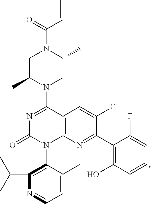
C1C(C)N(C2=NC(=O)N(C3=C(C(C)C)N=CC=C3C)C3=C2C=C(Cl)C(C2=C(O)C=CC=C2F)=N3)CC(C)N1C(=O)C=C
